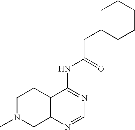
C1N(C)CC2=C(C1)C(NC(CC1CCCCC1)=O)=NC=N2
